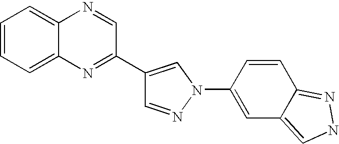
C1=NN(C2=CC3=CNN=C3C=C2)C=C1C1=NC2=CC=CC=C2N=C1
